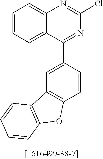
C1=CC=C2C(=C1)N=C(Cl)N=C2C1=CC2=C(C=C1)OC1=C2C=CC=C1
